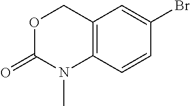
BrC1=CC2=C(C=C1)N(C)C(=O)OC2
